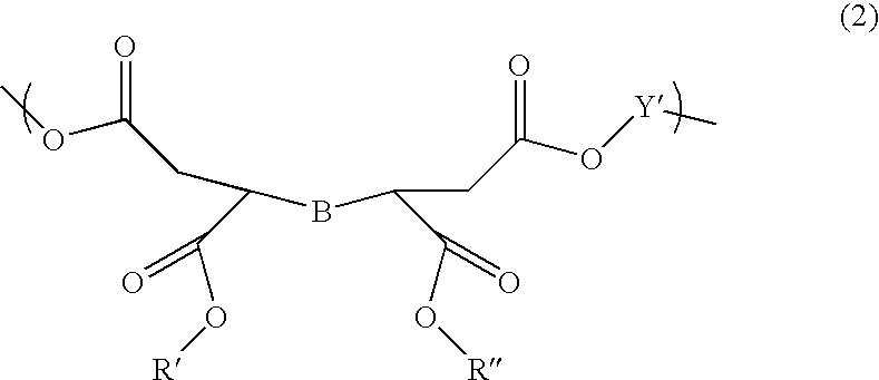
C(O[R])(=O)C(BC(C(O[R])=O)CC(O[Y]C)=O)CC(OC)=O
